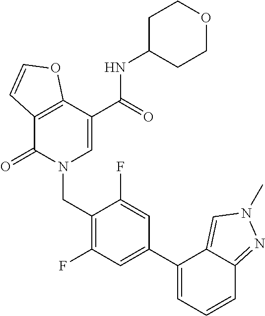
C12=C(C(=O)N(CC3=C(F)C=C(C4=CC=CC5=NN(C)C=C45)C=C3F)C=C1C(NC1CCOCC1)=O)C=CO2
